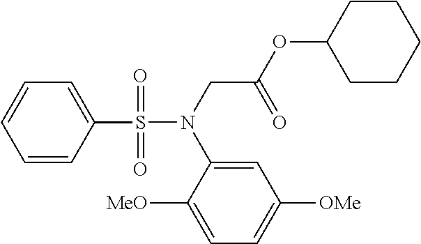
C1=CC(S(N(CC(OC2CCCCC2)=O)C2=CC([OMe])=CC=C2[MeO])(=O)=O)=CC=C1
